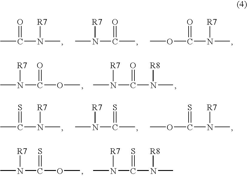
CC(N(C)[R7])=O.CC(N(C)[R7])=O.O(C(N(C)[R7])=O)C.O(C(N(C)[R7])=O)C.N(C(N(C)[R7])=O)(C)[R8].CC(N(C)[R7])=S.CC(N(C)[R7])=S.O(C(N(C)[R7])=S)C.O(C(N(C)[R7])=S)C.N(C(N(C)[R7])=S)(C)[R8]
